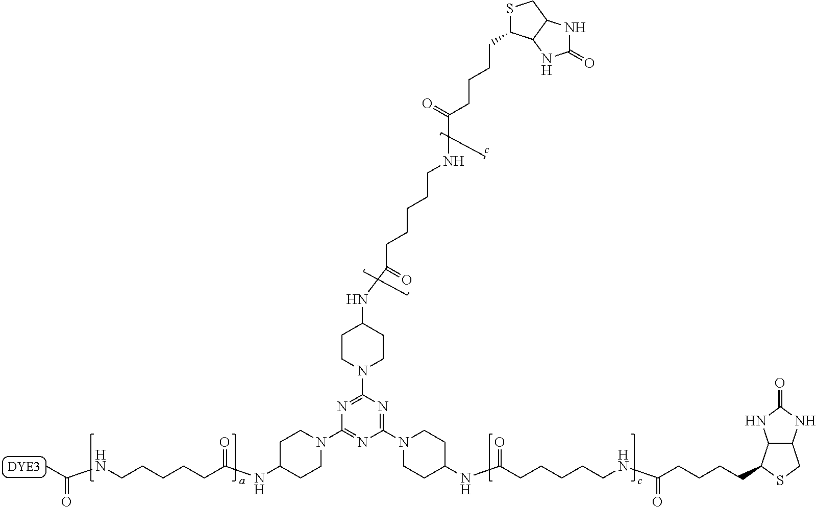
C1(N2CCC(NC(CCCCCNC(CCCCC3C4C(CS3)NC(=O)N4)=O)=O)CC2)=NC(N2CCC(NC(CCCCCNC(CCCCC3SCC4C3NC(=O)N4)=O)=O)CC2)=NC(N2CCC(NC(CCCCCNC(C)=O)=O)CC2)=N1
